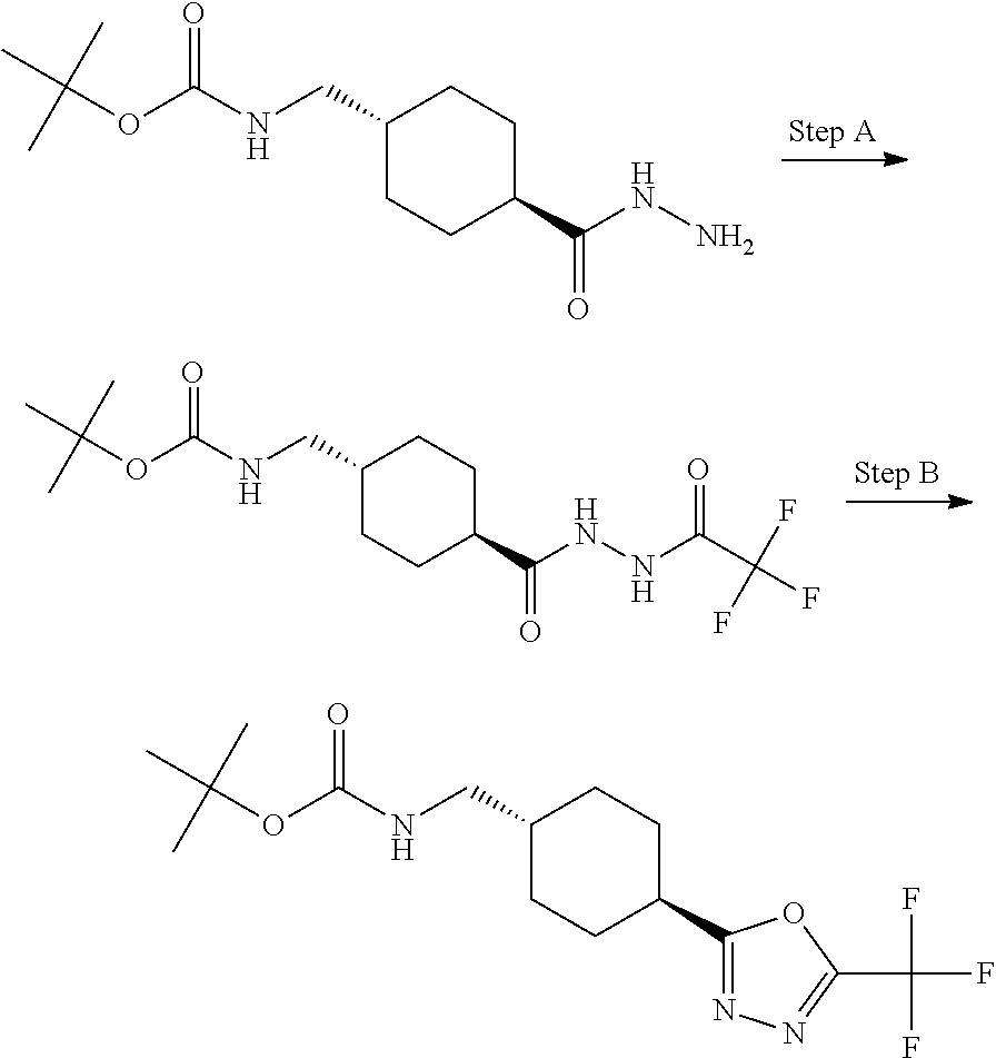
C(NC(OC(C)(C)C)=O)C1CCC(C(NN)=O)CC1.C(NC(OC(C)(C)C)=O)C1CCC(C(NNC(=O)C(F)(F)F)=O)CC1.C(NC(OC(C)(C)C)=O)C1CCC(C2=NN=C(C(F)(F)F)O2)CC1
